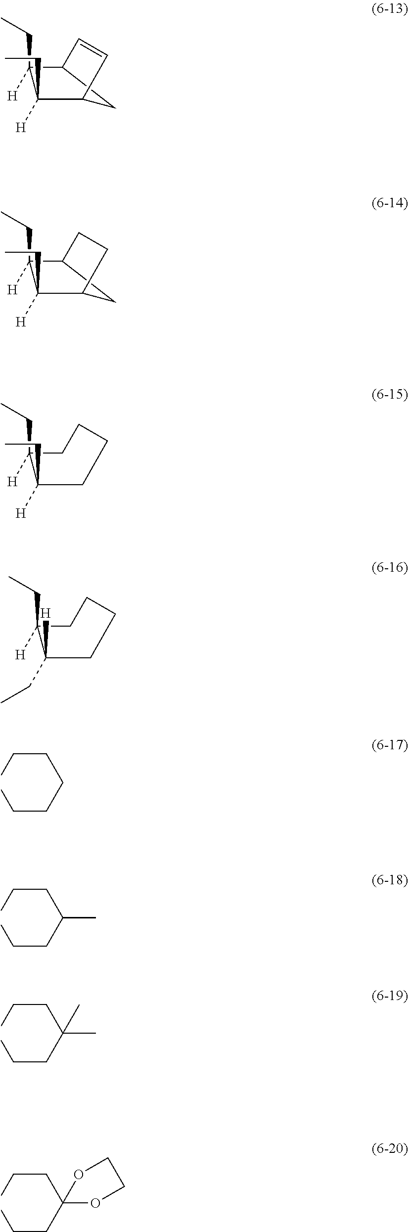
C1([H])(CC)C2C=CC(C1([H])CC)C2.C1([H])(CC)C2CCC(C1([H])CC)C2.C1([H])(CC)CCCCC1([H])CC.C1([H])(CC)CCCCC1(CC)[H].C(C)CCCCC.C(C)CC(CCC)C.C(C)CC(CCC)(C)C.C(C)CC1(CCC)OCCO1
